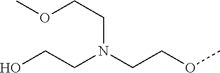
OCCN(CCOC)CCOC
